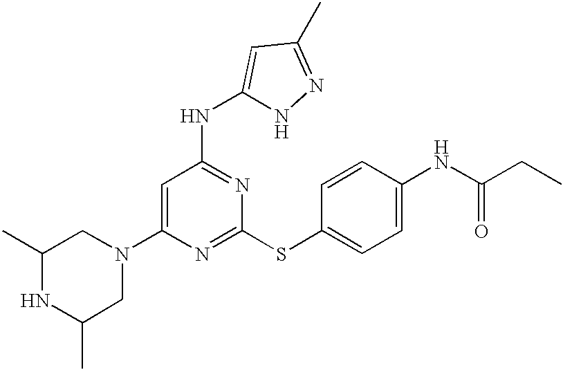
N1(C2=CC(NC3=CC(C)=NN3)=NC(SC3=CC=C(NC(=O)CC)C=C3)=N2)CC(C)NC(C)C1
